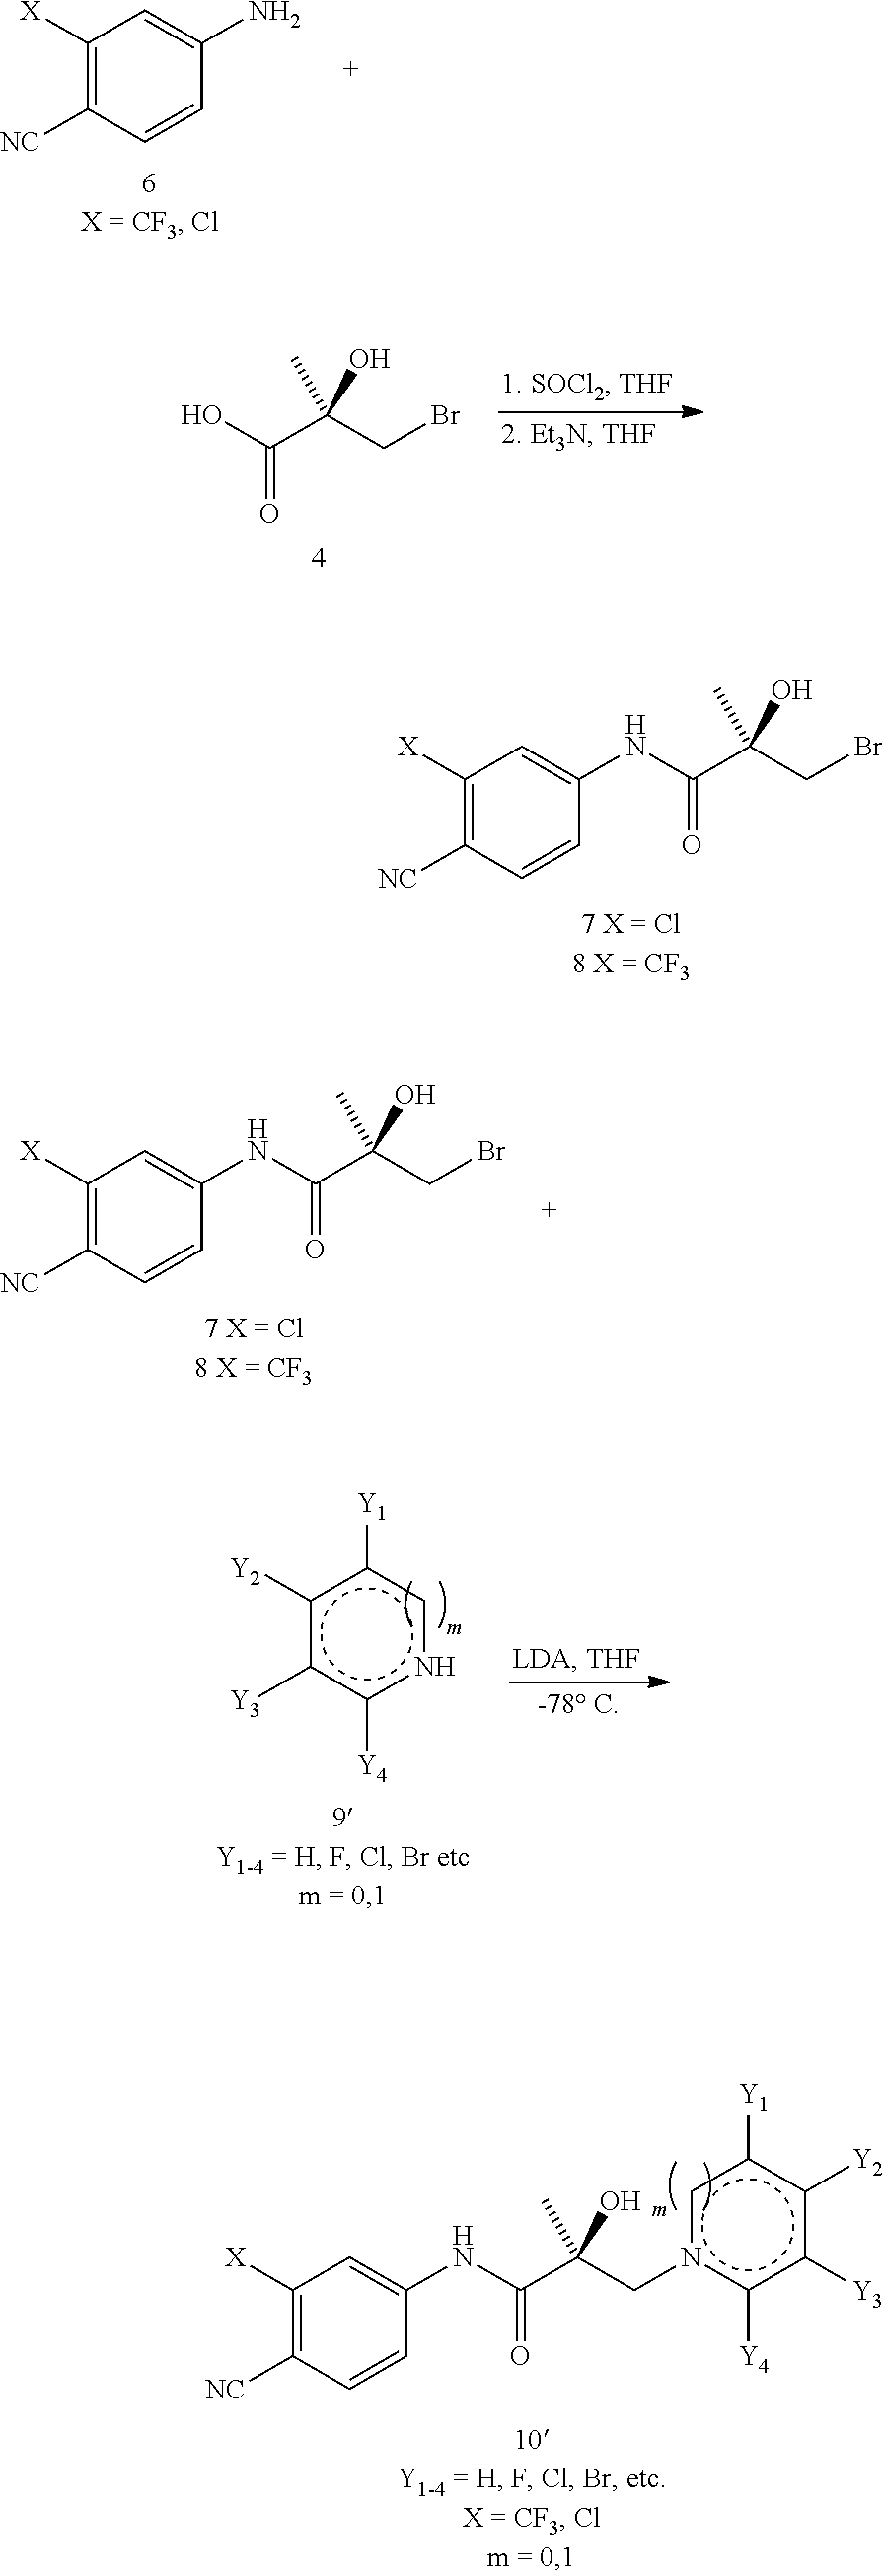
C1([X])=C([NC])C=CC(N)=C1.OC(C(CBr)(C)O)=O.N(C(C(CBr)(C)O)=O)C1=CC([X])=C([NC])C=C1.c1([Y2])c([Y3])c([Y4])ncc1[Y1].N(C(C(Cn1cc([Y1])c([Y2])c([Y3])c1[Y4])(C)O)=O)C1=CC([X])=C([NC])C=C1.N(C(C(CBr)(C)O)=O)C1=CC([X])=C([NC])C=C1
